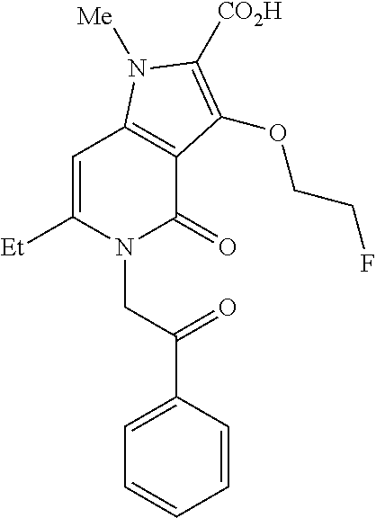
C1=C([Et])N(CC(=O)C2=CC=CC=C2)C(=O)C2=C1N([Me])C([CO2H])=C2OCCF
